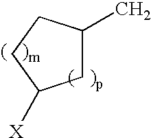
C1C(C)CCC1[X]
